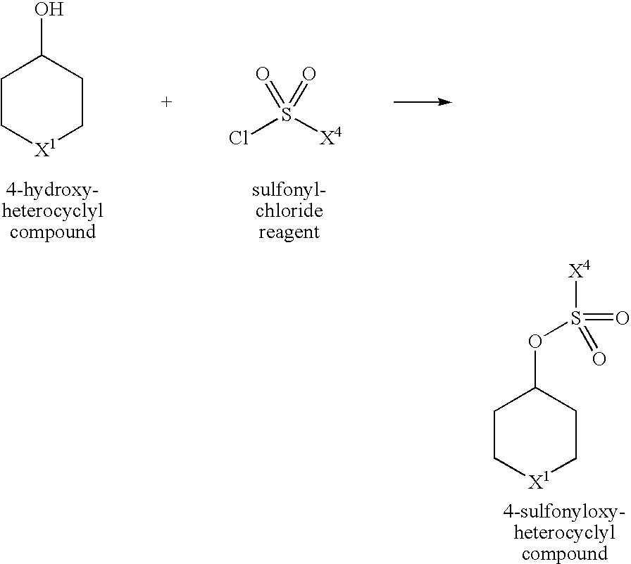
C1C[X1]CCC1OS([X4])(=O)=O.C1C[X1]CCC1O.ClS([X4])(=O)=O
